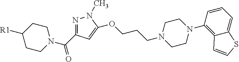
C1N(C(C2=NN(C)C(OCCCN3CCN(C4=C5C(=CC=C4)SC=C5)CC3)=C2)=O)CCC([R1])C1
